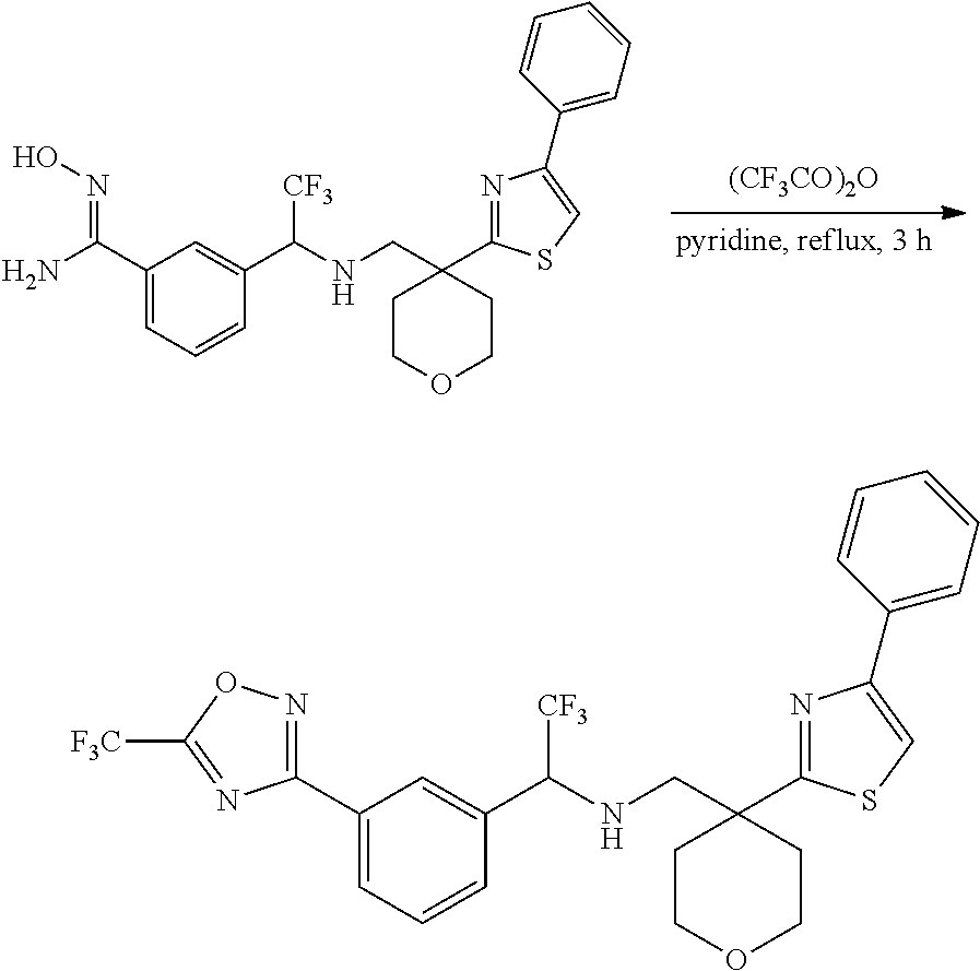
[(CF3CO)2O].C1COCCC1(CNC([CF3])C1=CC(C(N)=NO)=CC=C1)C1=NC(C2=CC=CC=C2)=CS1.C1COCCC1(CNC([CF3])C1=CC(C2=NOC([F3C])=N2)=CC=C1)C1=NC(C2=CC=CC=C2)=CS1
